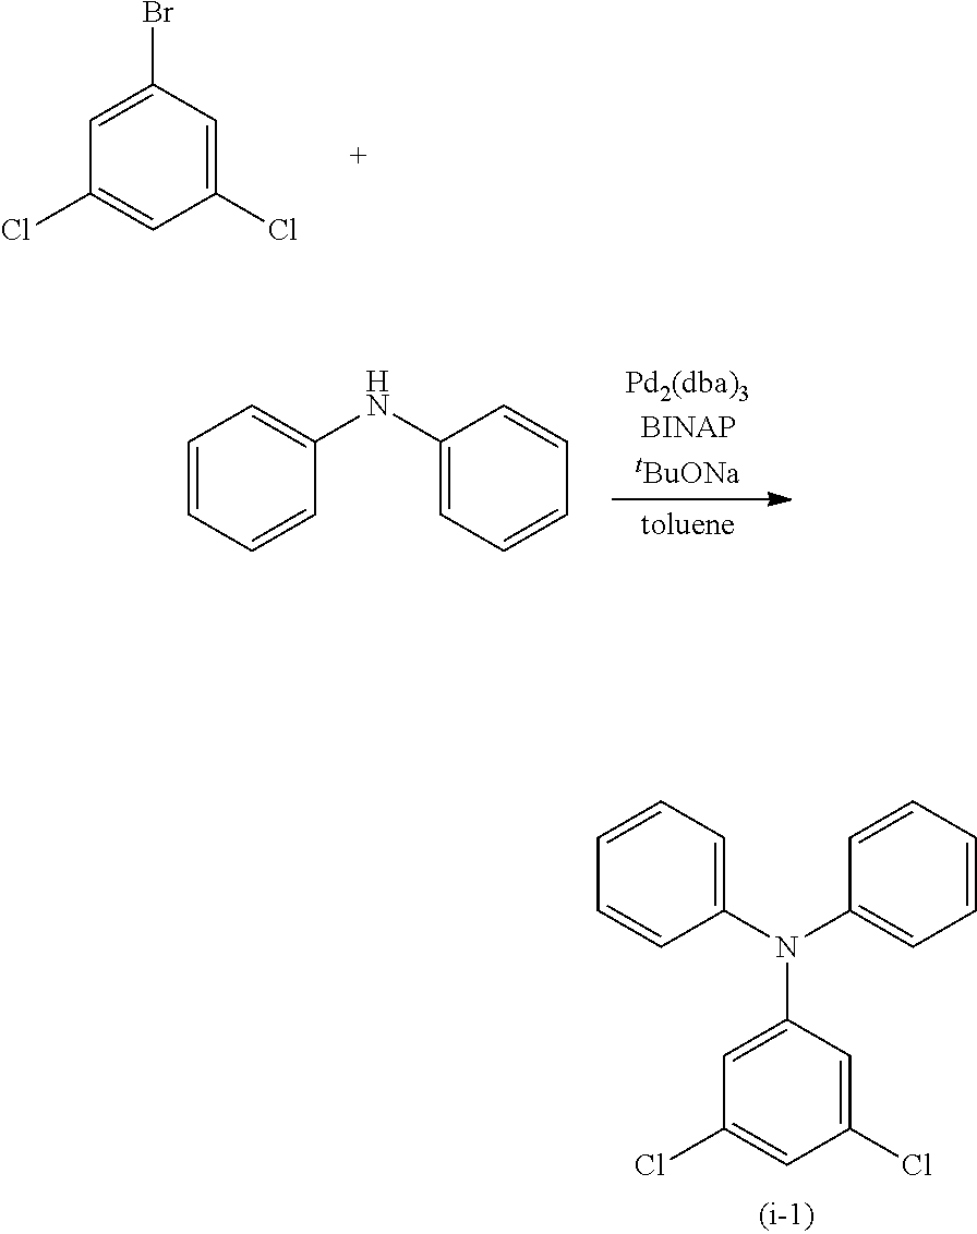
C1=C(N(C2=CC=CC=C2)C2=CC=CC=C2)C=C(Cl)C=C1Cl.C1=C(Br)C=C(Cl)C=C1Cl.C1=CC=CC(NC2=CC=CC=C2)=C1
